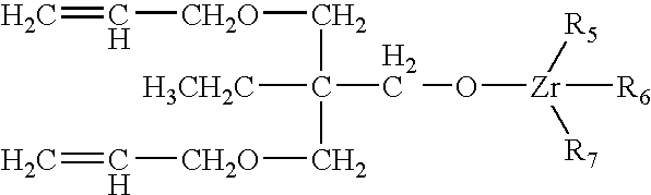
C=C[CH2O]CC([H3CH2C])(C[CH2O]C=C)CO[Zr]([R5])([R7])[R6]
